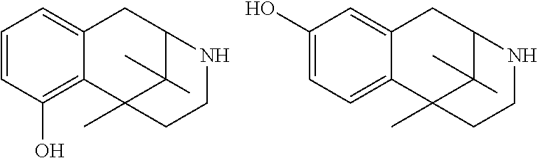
C12=C(O)C=CC=C1CC1C(C)(C)C2(C)CCN1.C12=CC=C(O)C=C1CC1C(C)(C)C2(C)CCN1
